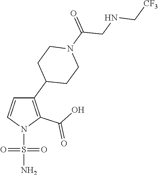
N1(S(N)(=O)=O)C(C(=O)O)=C(C2CCN(C(=O)CNC[CF3])CC2)C=C1
